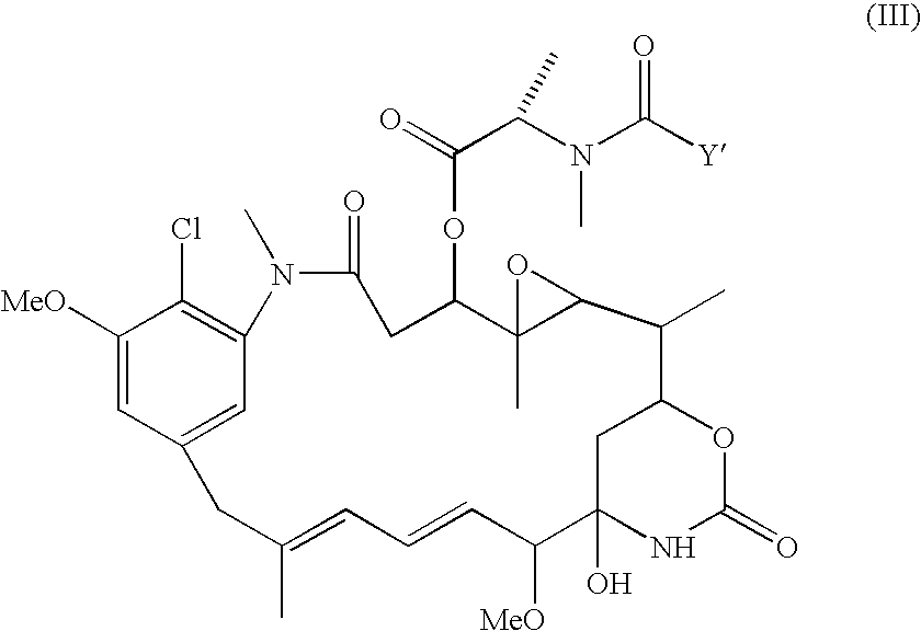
C1([MeO])=CC2=CC(=C1Cl)N(C)C(=O)CC(OC(=O)C(N(C([Y])=O)C)C)C1(C)C(C(C)C3CC(O)(C([MeO])C=CC=C(C)C2)NC(=O)O3)O1
